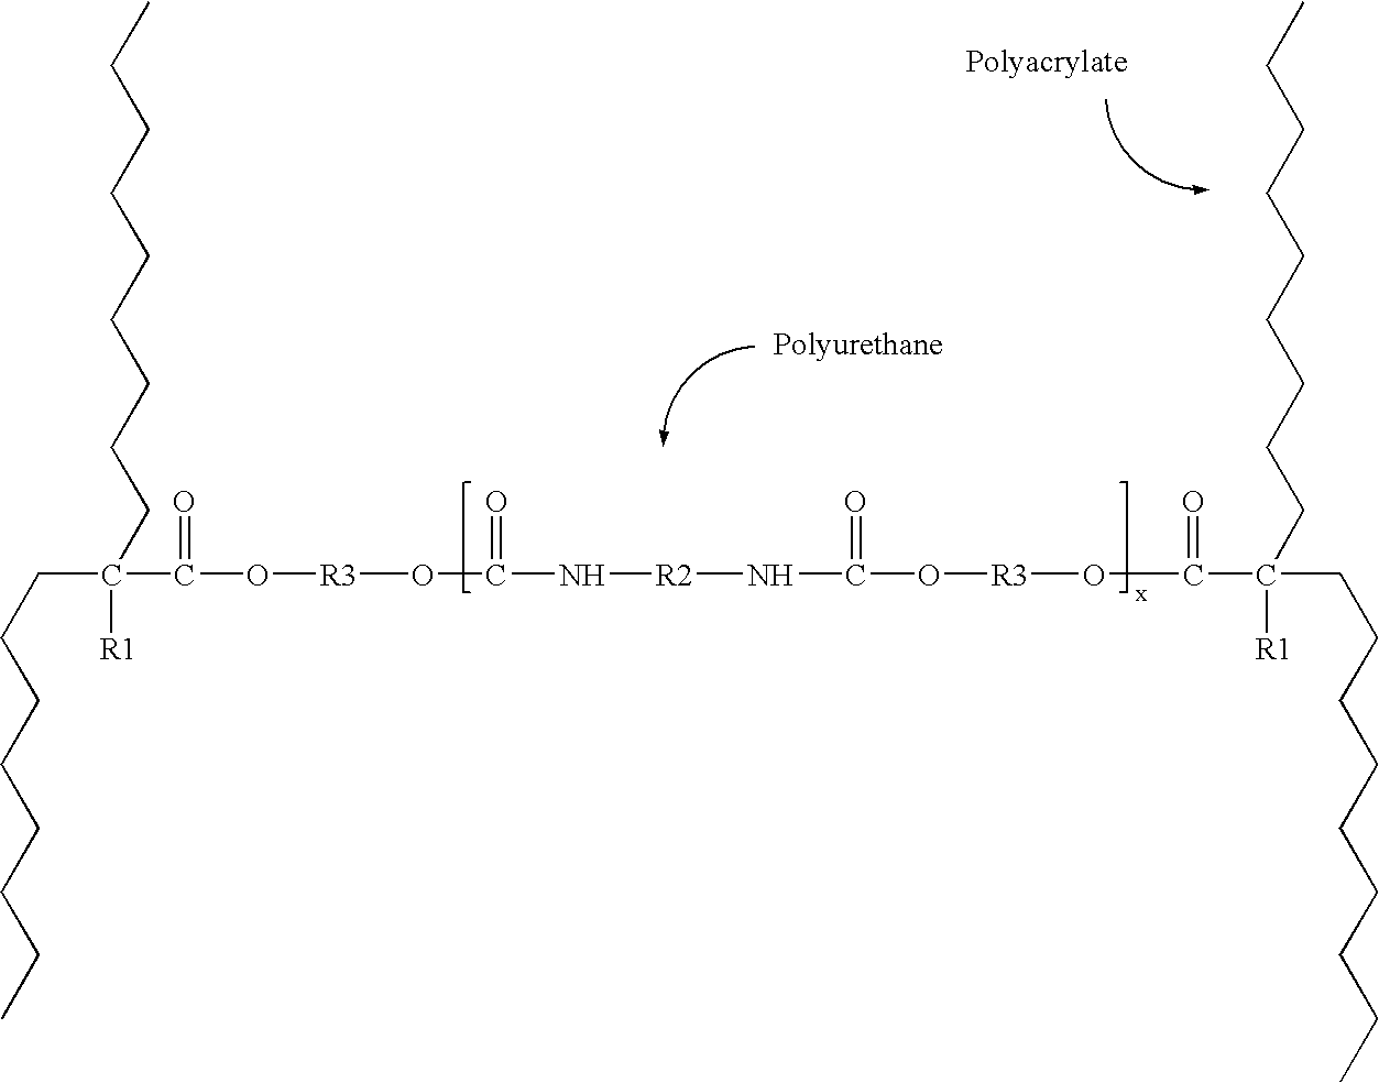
C(C(C(O[R3]OC(N[R2]NC(O[R3]OC(C(CCCCCCCCC)([R1])CCCCCCCCC)=O)=O)=O)=O)([R1])CCCCCCCCC)CCCCCCC
